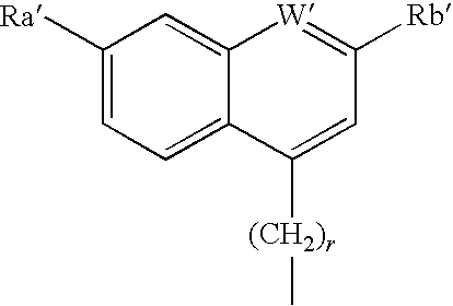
C1([Ra])=CC=C2C(=C1)[W]=C([Rb])C=C2[(CH2)r]C
